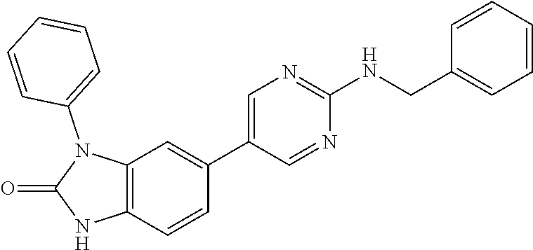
C12=C(C=CC(C3=CN=C(NCC4=CC=CC=C4)N=C3)=C1)NC(=O)N2C1=CC=CC=C1
